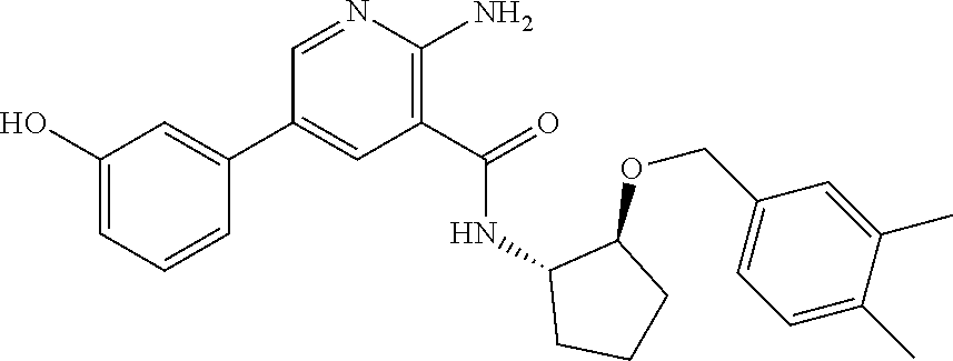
N1=CC(C2=CC(O)=CC=C2)=CC(C(=O)NC2CCCC2OCC2=CC=C(C)C(C)=C2)=C1N
